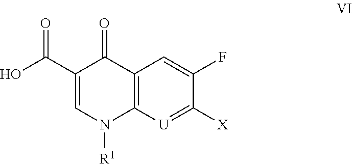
C12=C([U]=C([X])C(F)=C1)N([R1])C=C(C(O)=O)C2=O
